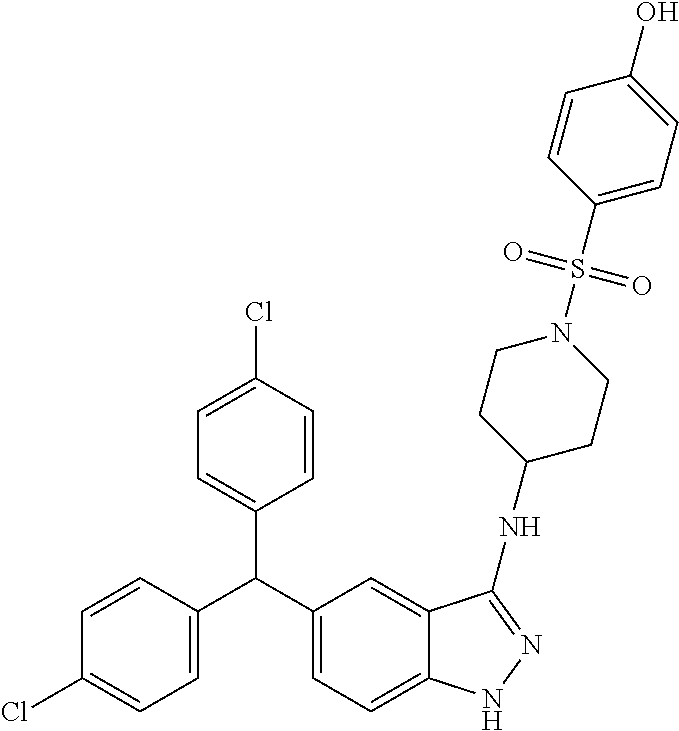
C1=CC(C(C2=CC=C3C(=C2)C(NC2CCN(S(=O)(=O)C4=CC=C(O)C=C4)CC2)=NN3)C2=CC=C(Cl)C=C2)=CC=C1Cl
